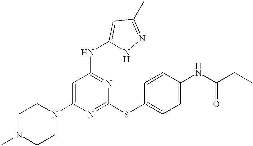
C1(N2CCN(C)CC2)=CC(NC2=CC(C)=NN2)=NC(SC2=CC=C(NC(CC)=O)C=C2)=N1
